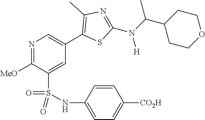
N1=C([MeO])C(S(NC2=CC=C([CO2H])C=C2)(=O)=O)=CC(C2=C(C)N=C(N(C(C3CCOCC3)C)[H])S2)=C1
